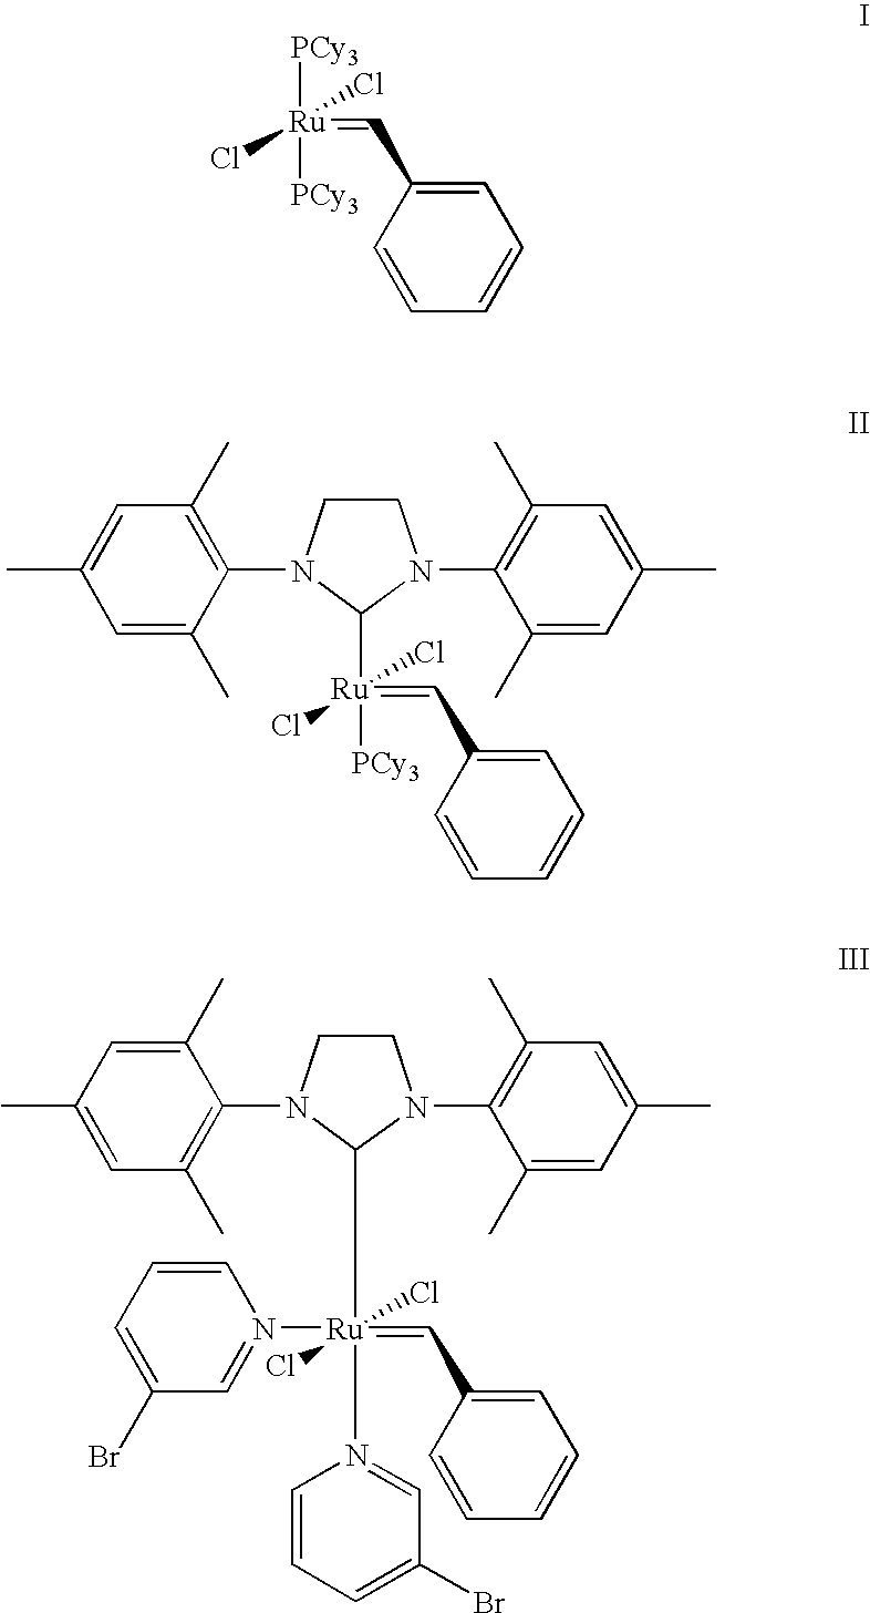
C1=C(C=[Ru]([PCy3])([PCy3])(Cl)Cl)C=CC=C1.C1=C(C)C(N2CCN(C3=C(C)C=C(C)C=C3C)C2[Ru](=CC2=CC=CC=C2)([PCy3])(Cl)Cl)=C(C)C=C1C.C1=C(C)C=C(C)C(N2CCN(C3=C(C)C=C(C)C=C3C)C2[Ru](=CC2=CC=CC=C2)(N2=CC(Br)=CC=C2)(Cl)(Cl)N2=CC(Br)=CC=C2)=C1C
